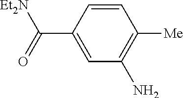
C1=C(C(=O)[Et2N])C=CC([Me])=C1N
